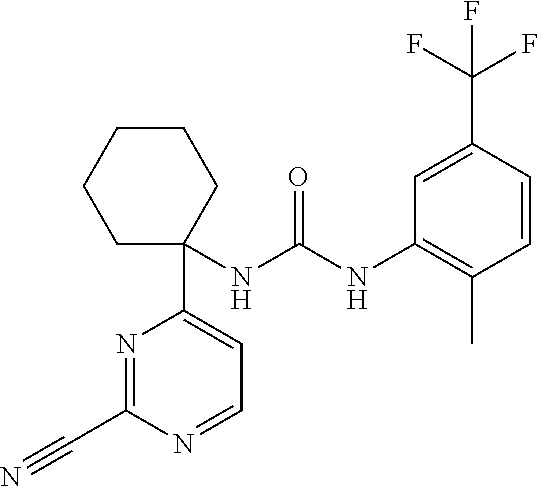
C1=C(C(F)(F)F)C=CC(C)=C1NC(NC1(C2=CC=NC(C#N)=N2)CCCCC1)=O
